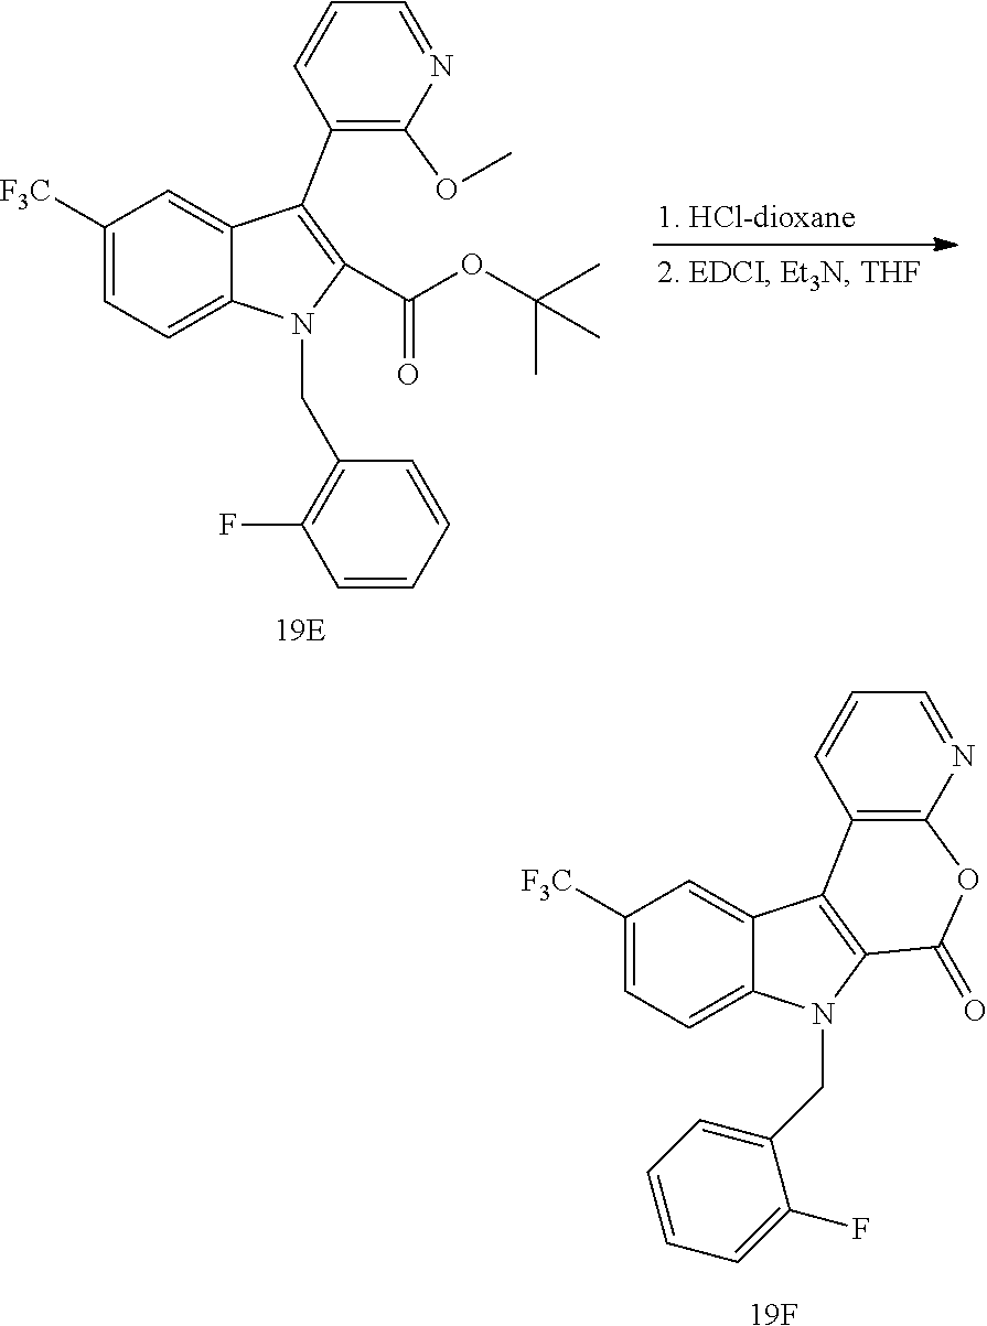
C12=CC([F3C])=CC=C1N(CC1=CC=CC=C1F)C1=C2C2=C(N=CC=C2)OC1=O.[19F].C12=CC([F3C])=CC=C1N(CC1=C(F)C=CC=C1)C(C(OC(C)(C)C)=O)=C2C1=C(OC)N=CC=C1
